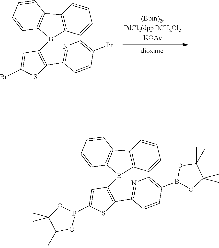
C12=C(B(C3=C(C4=NC=C(Br)C=C4)SC(Br)=C3)C3=C1C=CC=C3)C=CC=C2.C12=C(B(C3=C(C4=NC=C(B5OC(C)(C)C(C)(C)O5)C=C4)SC(B4OC(C)(C)C(C)(C)O4)=C3)C3=C1C=CC=C3)C=CC=C2
